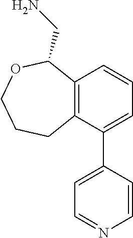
C12=C(C(C3=CC=NC=C3)=CC=C1)CCCOC2CN
